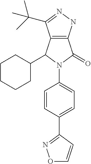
C12=C(NN=C1C(C)(C)C)C(=O)N(C1=CC=C(C3=NOC=C3)C=C1)C2C1CCCCC1
